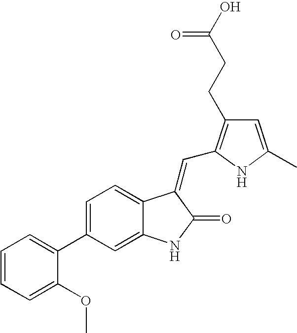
C1=C(C2=CC=CC=C2OC)C=C2C(=C1)C(=CC1=C(CCC(O)=O)C=C(C)N1)C(=O)N2
